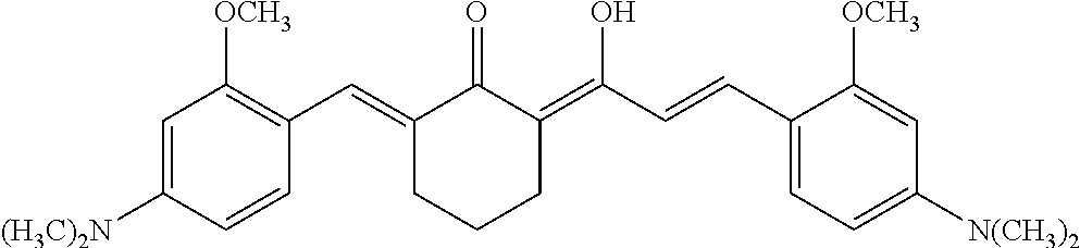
C1=C([(H3C)2N])C=CC(C=C2C(=O)C(=C(O)C=CC3=CC=C([N(CH3)2])C=C3[OCH3])CCC2)=C1[OCH3]
